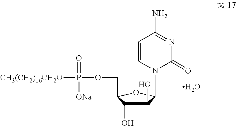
C1(O)C(O)C(COP([CH3(CH2)16CH2O])(=O)[ONa])OC1N1C(=O)N=C(N)C=C1.O
